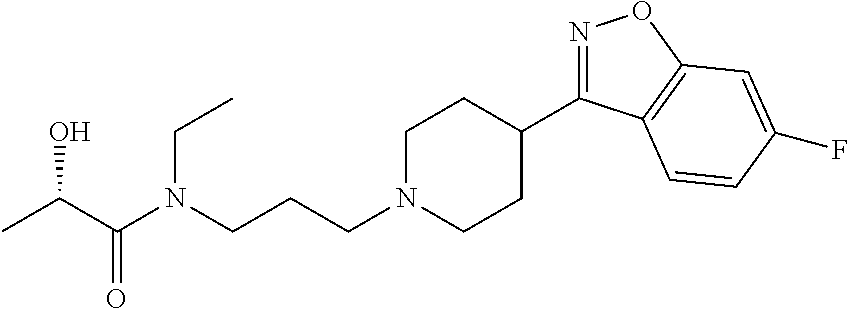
N1=C(C2CCN(CCCN(C(C(C)O)=O)CC)CC2)C2=C(O1)C=C(F)C=C2
